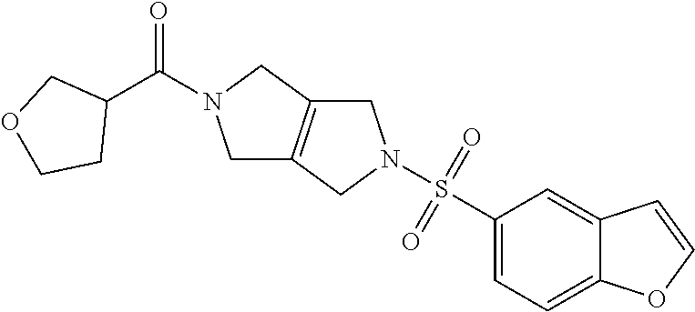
C1C2=C(CN1C(C1COCC1)=O)CN(S(C1=CC=C3C(=C1)C=CO3)(=O)=O)C2
